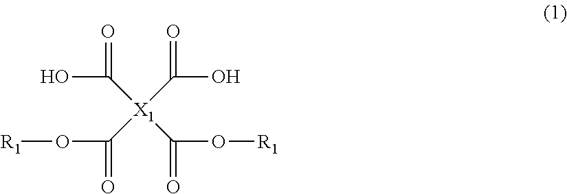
[R1]OC(=O)[X1](C(=O)O[R1])(C(O)=O)C(O)=O
